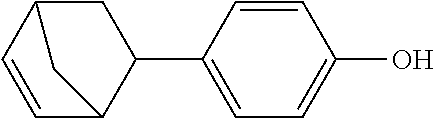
C1C2C=CC(C1C1=CC=C(O)C=C1)C2
